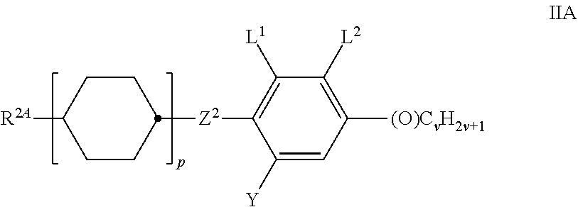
C1CC([R2A])CCC1[Z2]C1=C([L1])C([L2])=C([(O)CvH2v+1])C=C1[Y]
